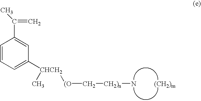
C1=CC=C([CHCH2](C)[(O]C[CH2)n]N)C=C1C(=C)C.[(CH2)m]
